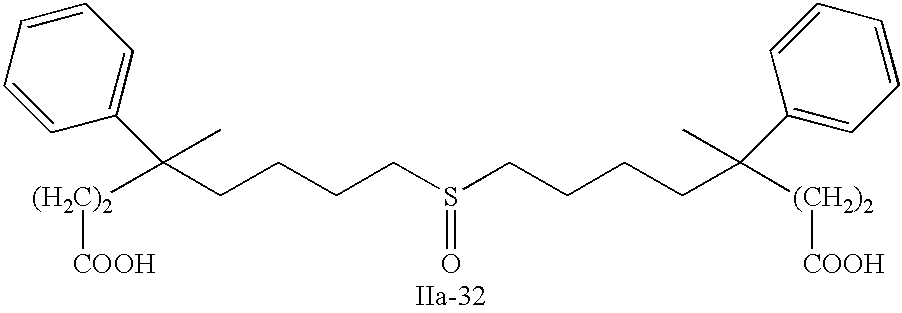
C(CCCS(=O)CCCCC(C1=CC=CC=C1)([(CH2)2][COOH])C)C(C1=CC=CC=C1)([(H2C)2][COOH])C
